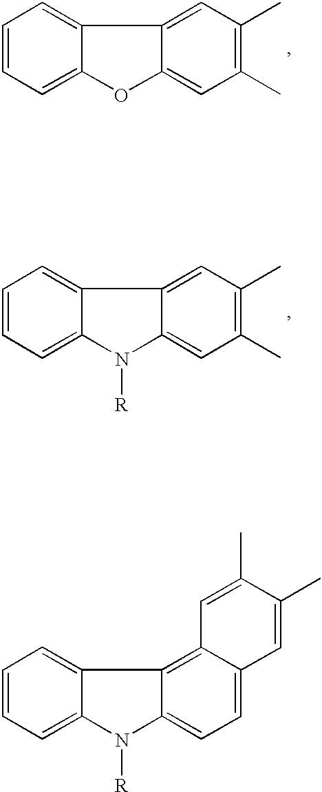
C12=CC=CC=C1N([R])C1=CC=C3C(=C21)C=C(C)C(C)=C3.C12=CC=CC=C1OC1=CC(C)=C(C)C=C21.C12=CC=CC=C1N([R])C1=CC(C)=C(C)C=C21
